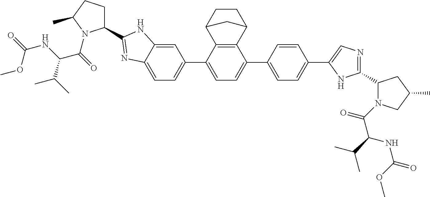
C1CC2C3=C(C1C2)C(C1=CC=C(C2=CN=C(C4CC(C)CN4C(C(C(C)C)NC(=O)OC)=O)N2)C=C1)=CC=C3C1=CC=C2C(=C1)NC(C1CCC(C)N1C(C(C(C)C)NC(OC)=O)=O)=N2
